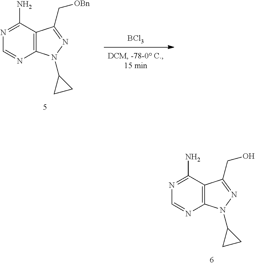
C12=C(N(C3CC3)N=C1CO)N=CN=C2N.C12=C(N(C3CC3)N=C1C[OBn])N=CN=C2N.[BCl3]
